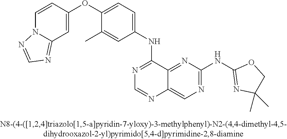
C1=CC(OC2=CC=C(NC3=NC=NC4=CN=C(NC5=NC(C)(C)CO5)N=C34)C=C2C)=CC2=NC=NN12
